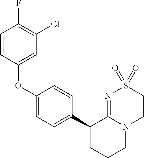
C1(OC2=CC(Cl)=C(F)C=C2)=CC=C(C2CCCN3C2=NS(=O)(=O)CC3)C=C1
